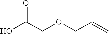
OC(=O)COCC=C
